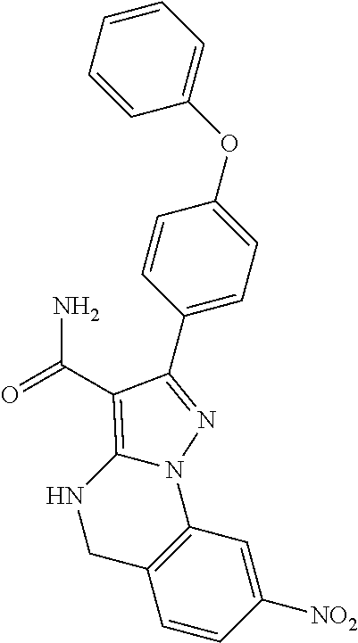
C1(C2=NN3C4=C(C=CC([NO2])=C4)CNC3=C2C(=O)N)=CC=C(OC2=CC=CC=C2)C=C1
